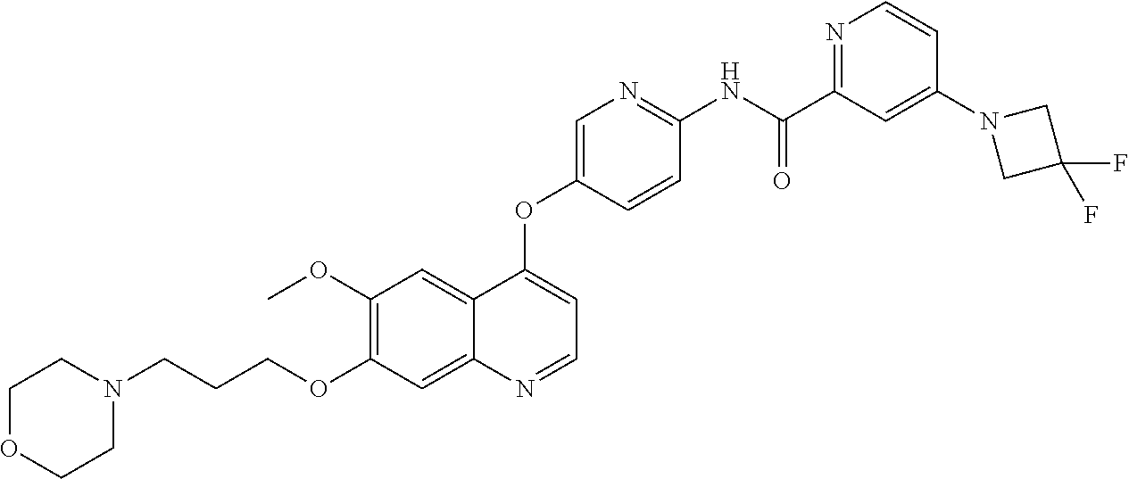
C1OCCN(CCCOC2=C(OC)C=C3C(=C2)N=CC=C3OC2=CN=C(NC(C3=NC=CC(N4CC(F)(F)C4)=C3)=O)C=C2)C1
